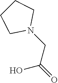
OC(CN1CCCC1)=O
